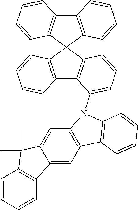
C12=C(C3(C4=C1C(N1C5=C(C=C6C(=C5)C(C)(C)C5=C6C=CC=C5)C5=C1C=CC=C5)=CC=C4)C1=C(C4=C3C=CC=C4)C=CC=C1)C=CC=C2
